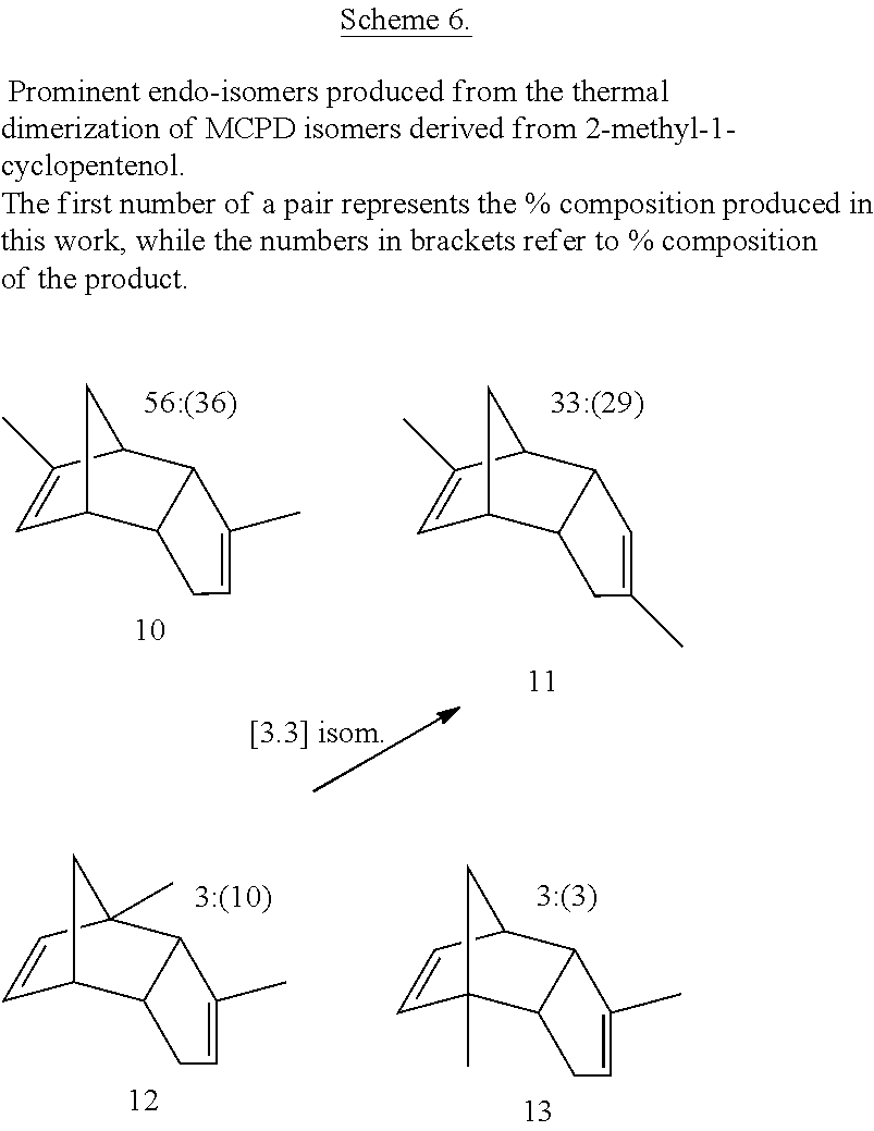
C1=C(C)C2C3C(C1C2)CC=C3C.C1=C(C)C2C3C(C1C2)CC(C)=C3.C1=CC2(C)C3C(C1C2)CC=C3C.C1=CC2C3C(C1(C)C2)CC=C3C
